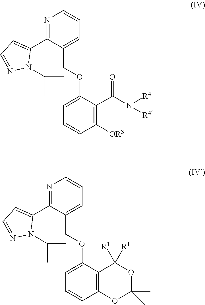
N1=C(C2=CC=NN2C(C)C)C(COC2=CC=CC([OR3])=C2C(N([R4])[R4])=O)=CC=C1.N1=C(C2=CC=NN2C(C)C)C(COC2=CC=CC3=C2C([R1])([R1])OC(C)(C)O3)=CC=C1
